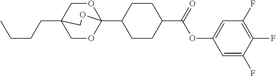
C(CCC)C12COC(C3CCC(C(OC4=CC(F)=C(F)C(F)=C4)=O)CC3)(OC1)OC2
